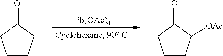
[Pb(OAc)4].C1CCC(=O)C1.C1CC([OAc])C(=O)C1
